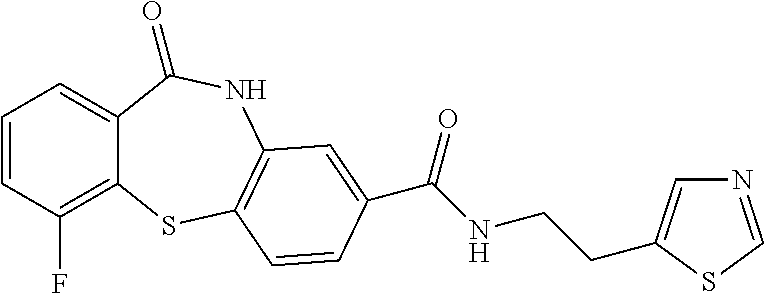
C1=CC(F)=C2C(=C1)C(=O)NC1=C(S2)C=CC(C(NCCC2=CN=CS2)=O)=C1
